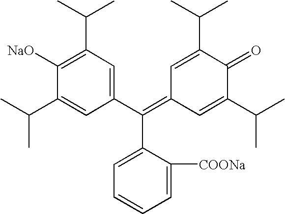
C1(=C(C2=CC(C(C)C)=C([NaO])C(C(C)C)=C2)C2=CC=CC=C2[COONa])C=C(C(C)C)C(=O)C(C(C)C)=C1
